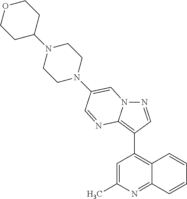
N1=CC(C2=C3C(=NC(C)=C2)C=CC=C3)=C2N1C=C(N1CCN(C3CCOCC3)CC1)C=N2
